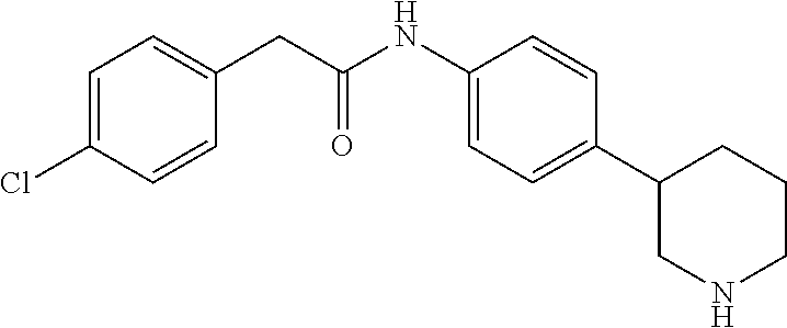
C1(CC(NC2=CC=C(C3CNCCC3)C=C2)=O)=CC=C(Cl)C=C1
